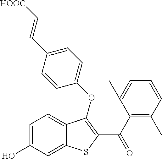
C1=C(O)C=C2C(=C1)C(OC1=CC=C(C=C[HOOC])C=C1)=C(C(C1=C(C)C=CC=C1C)=O)S2
